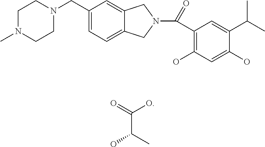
C1N(C)CCN(CC2=CC=C3C(=C2)CN(C(C2=C(O)C=C(O)C(C(C)C)=C2)=O)C3)C1.C(C(C)O)(=O)O
